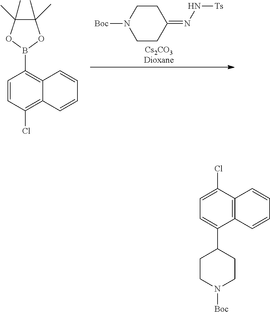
C12=C(Cl)C=CC(B3OC(C)(C)C(C)(C)O3)=C1C=CC=C2.C1CN([Boc])CCC1=NN[Ts].C12=C(C(Cl)=CC=C1C1CCN([Boc])CC1)C=CC=C2
